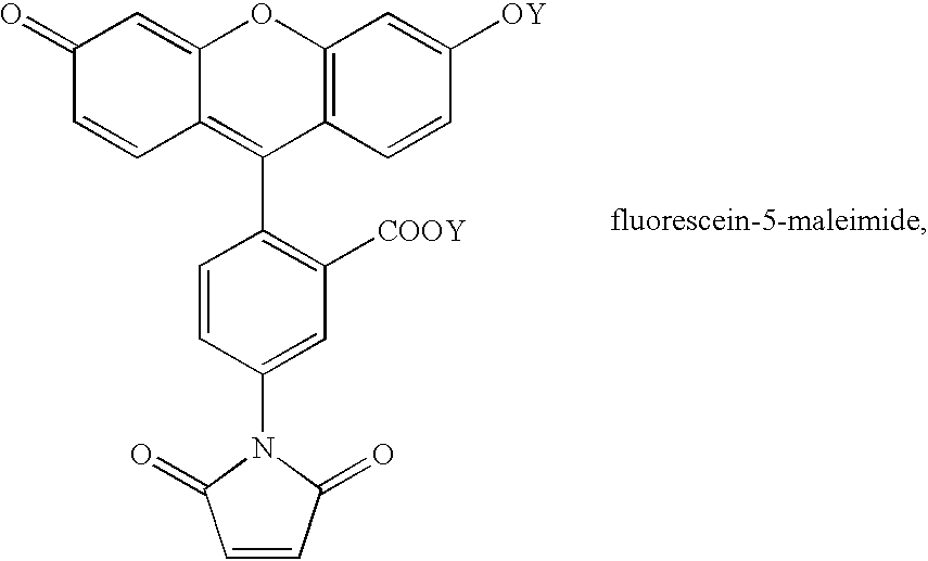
C1(C2=C([COOY])C=C(N3C(=O)C=CC3=O)C=C2)=C2C(=CC(=O)C=C2)OC2=C1C=CC([OY])=C2
